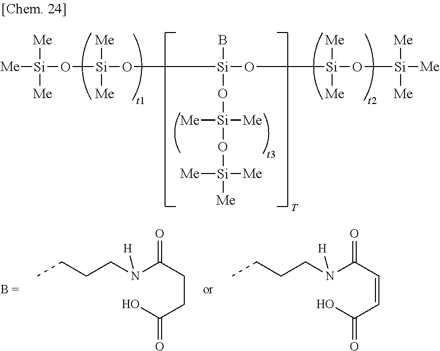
[Me][Si](O[Si]([Me])([Me])O[Si](B)(O[Si](O[Si]([Me])([Me])[Me])([Me])[Me])O[Si](O[Si]([Me])([Me])[Me])([Me])[Me])([Me])[Me].CCCCN(C(CCC(O)=O)=O)[H].CCCCN(C(C=CC(O)=O)=O)[H]
